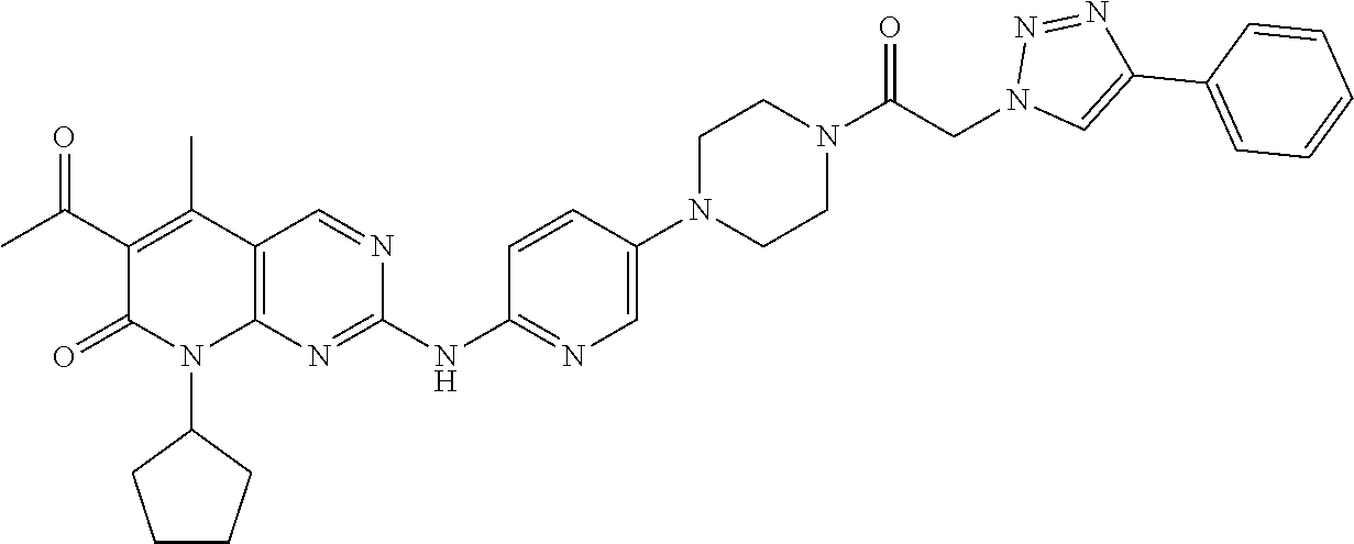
C1(=O)C(C(C)=O)=C(C)C2=C(N1C1CCCC1)N=C(NC1=NC=C(N3CCN(C(CN4C=C(C5=CC=CC=C5)N=N4)=O)CC3)C=C1)N=C2
